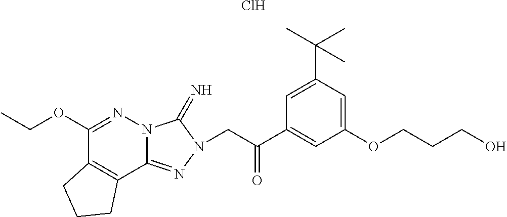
C1(OCC)=NN2C(=NN(CC(C3=CC(OCCCO)=CC(C(C)(C)C)=C3)=O)C2=N)C2=C1CCC2.Cl
